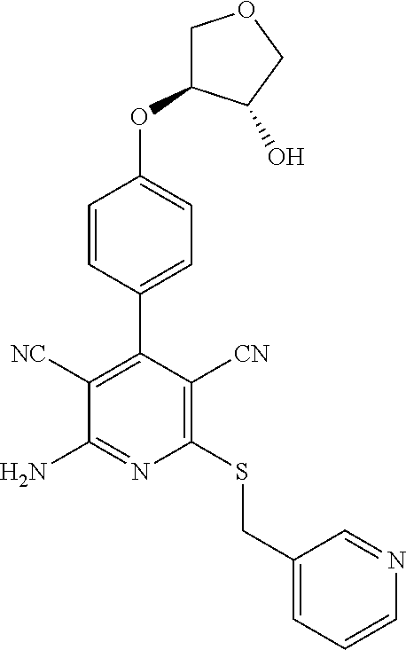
C1(C2=C([NC])C(N)=NC(SCC3=CC=CN=C3)=C2[CN])=CC=C(OC2COCC2O)C=C1
